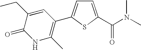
S1C(C(N(C)C)=O)=CC=C1C1=C(C)NC(=O)C(CC)=C1
